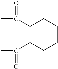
C1(C(C)=O)C(C(C)=O)CCCC1
